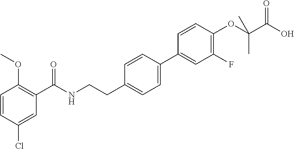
C1=CC(Cl)=CC(C(NCCC2=CC=C(C3=CC(F)=C(OC(C(O)=O)(C)C)C=C3)C=C2)=O)=C1OC
